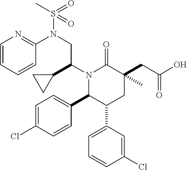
C1=C(Cl)C=CC(C2C(C3=CC=CC(Cl)=C3)CC(C)(CC(O)=O)C(=O)N2C(C2CC2)CN(S(C)(=O)=O)C2=NC=CC=C2)=C1
